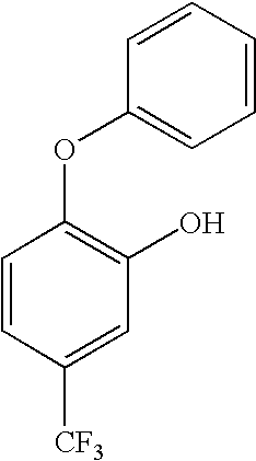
C1=CC([CF3])=CC(O)=C1OC1=CC=CC=C1
